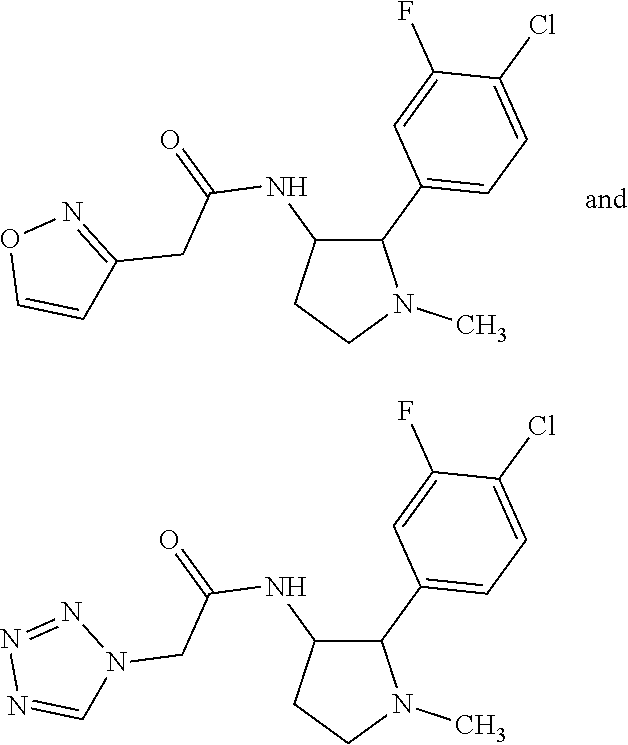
C1(C2=CC=C(Cl)C(F)=C2)C(NC(CN2N=NN=C2)=O)CCN1C.C1(C2=CC=C(Cl)C(F)=C2)C(NC(CC2=NOC=C2)=O)CCN1C
